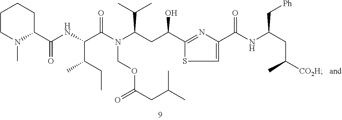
C1CN(C)C(C(NC(C(CC)C)C(N(COC(CC(C)C)=O)C(CC(C2=NC(C(NC(CC([CO2H])C)C[Ph])=O)=CS2)O)C(C)C)=O)=O)CC1
